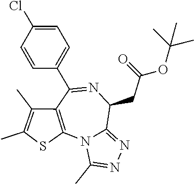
C12=C(C(C3=CC=C(Cl)C=C3)=NC(CC(OC(C)(C)C)=O)C3=NN=C(C)N13)C(C)=C(C)S2
